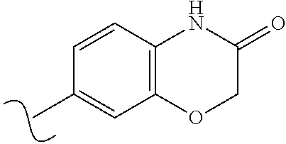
CC1=CC2=C(C=C1)NC(=O)CO2
